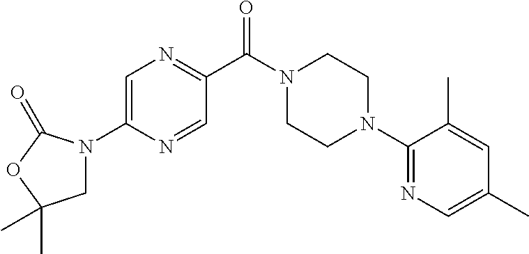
C1=C(N2CC(C)(C)OC2=O)N=CC(C(N2CCN(C3=NC=C(C)C=C3C)CC2)=O)=N1
